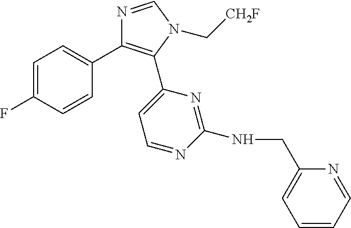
C1=C(F)C=CC(C2=C(C3=CC=NC(NCC4=CC=CC=N4)=N3)N(C[CH2F])C=N2)=C1
